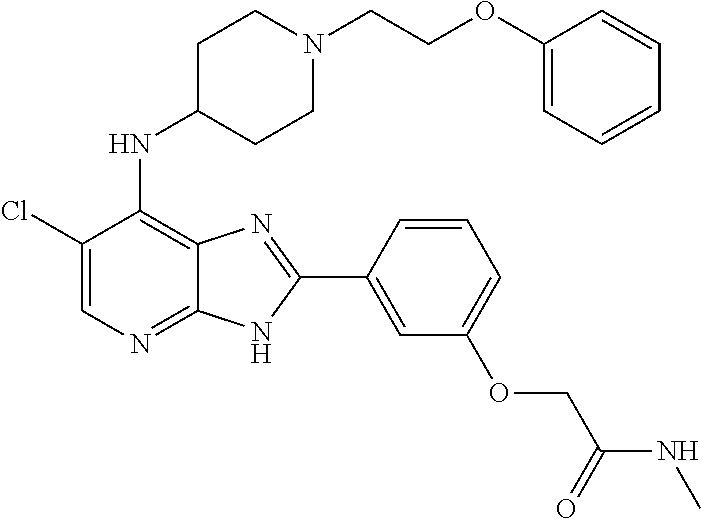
C1(Cl)=CN=C2C(=C1NC1CCN(CCOC3=CC=CC=C3)CC1)N=C(C1=CC(OCC(NC)=O)=CC=C1)N2
